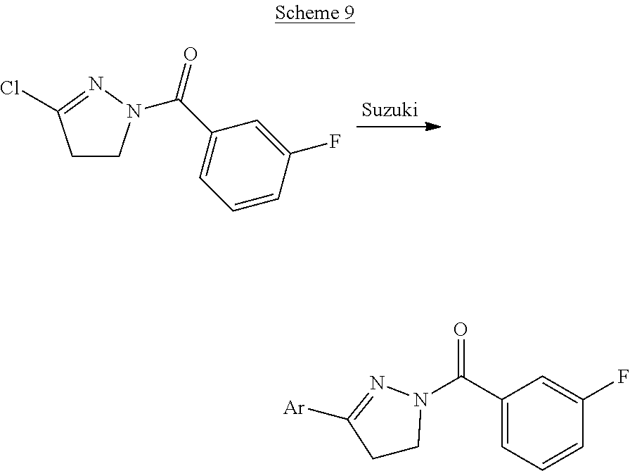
C1CN(C(C2=CC=CC(F)=C2)=O)N=C1Cl.C1CN(C(C2=CC=CC(F)=C2)=O)N=C1[Ar]
